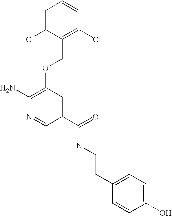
C1(Cl)=C(COC2=C(N)N=CC(C(=O)NCCC3=CC=C(O)C=C3)=C2)C(Cl)=CC=C1
